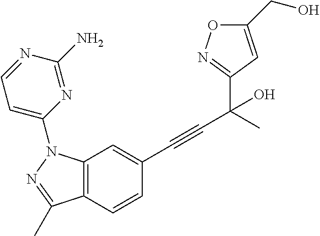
C12=C(C=CC(C#CC(C3=NOC(CO)=C3)(O)C)=C1)C(C)=NN2C1=CC=NC(N)=N1
